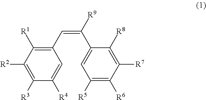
C1(C=C(C2=CC([R5])=C([R6])C([R7])=C2[R8])[R9])=C([R1])C([R2])=C([R3])C([R4])=C1
